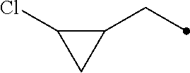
C1(CC)C(Cl)C1
